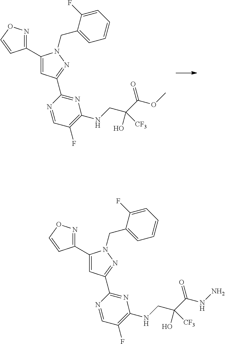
C1(C2=CC(C3=NC(NCC(C(OC)=O)(O)[CF3])=C(F)C=N3)=NN2CC2=CC=CC=C2F)=NOC=C1.C1(C2=CC(C3=NC(NCC(C(NN)=O)(O)[CF3])=C(F)C=N3)=NN2CC2=CC=CC=C2F)=NOC=C1
